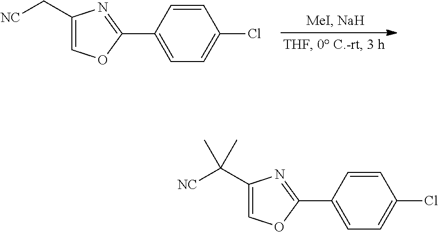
C1=C(C2=NC(C[NC])=CO2)C=CC(Cl)=C1.C1=C(C2=NC(C([NC])(C)C)=CO2)C=CC(Cl)=C1
